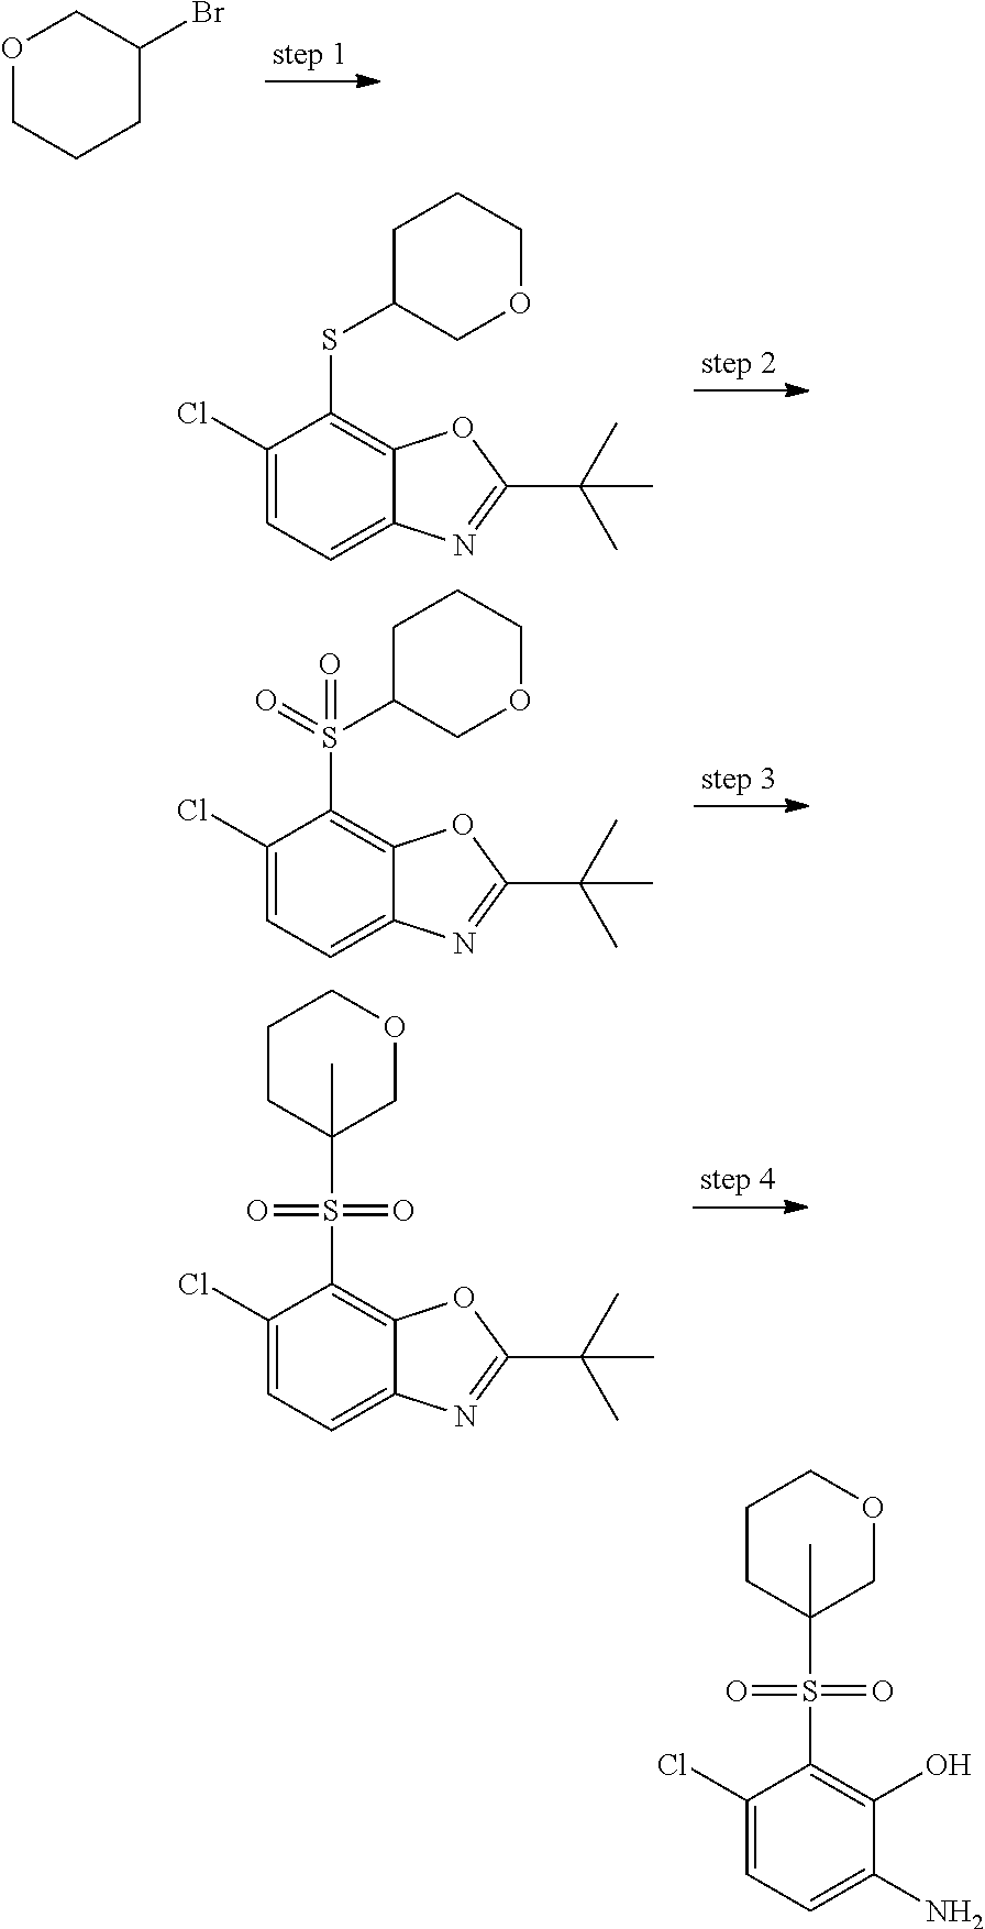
O1CCCC(Br)C1.C1(Cl)=CC=C2C(=C1SC1CCCOC1)OC(C(C)(C)C)=N2.C1(Cl)=CC=C2C(=C1S(C1CCCOC1)(=O)=O)OC(C(C)(C)C)=N2.C1(Cl)=CC=C2C(=C1S(=O)(=O)C1(C)COCCC1)OC(C(C)(C)C)=N2.C1(Cl)=CC=C(N)C(O)=C1S(=O)(=O)C1(C)COCCC1
